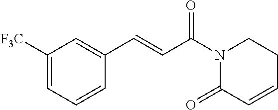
C1([F3C])=CC=CC(C=CC(N2C(=O)C=CCC2)=O)=C1
